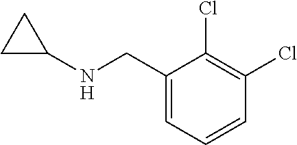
C1(CNC2CC2)=CC=CC(Cl)=C1Cl
